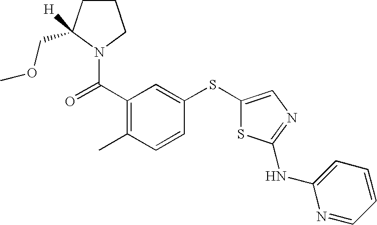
C(C1=C(C)C=CC(SC2=CN=C(NC3=CC=CC=N3)S2)=C1)(=O)N1C(COC)([H])CCC1
